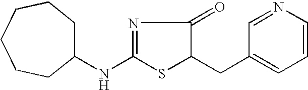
C(C1SC(NC2CCCCCC2)=NC1=O)C1=CC=CN=C1
